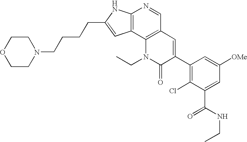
C12=C(C3=C(C=N1)C=C(C1=C(Cl)C(C(NCC)=O)=CC([OMe])=C1)C(=O)N3CC)C=C(CCCCN1CCOCC1)N2
